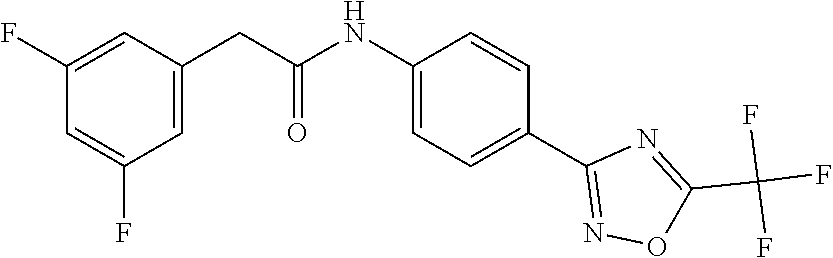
C1(NC(CC2=CC(F)=CC(F)=C2)=O)=CC=C(C2=NOC(C(F)(F)F)=N2)C=C1
